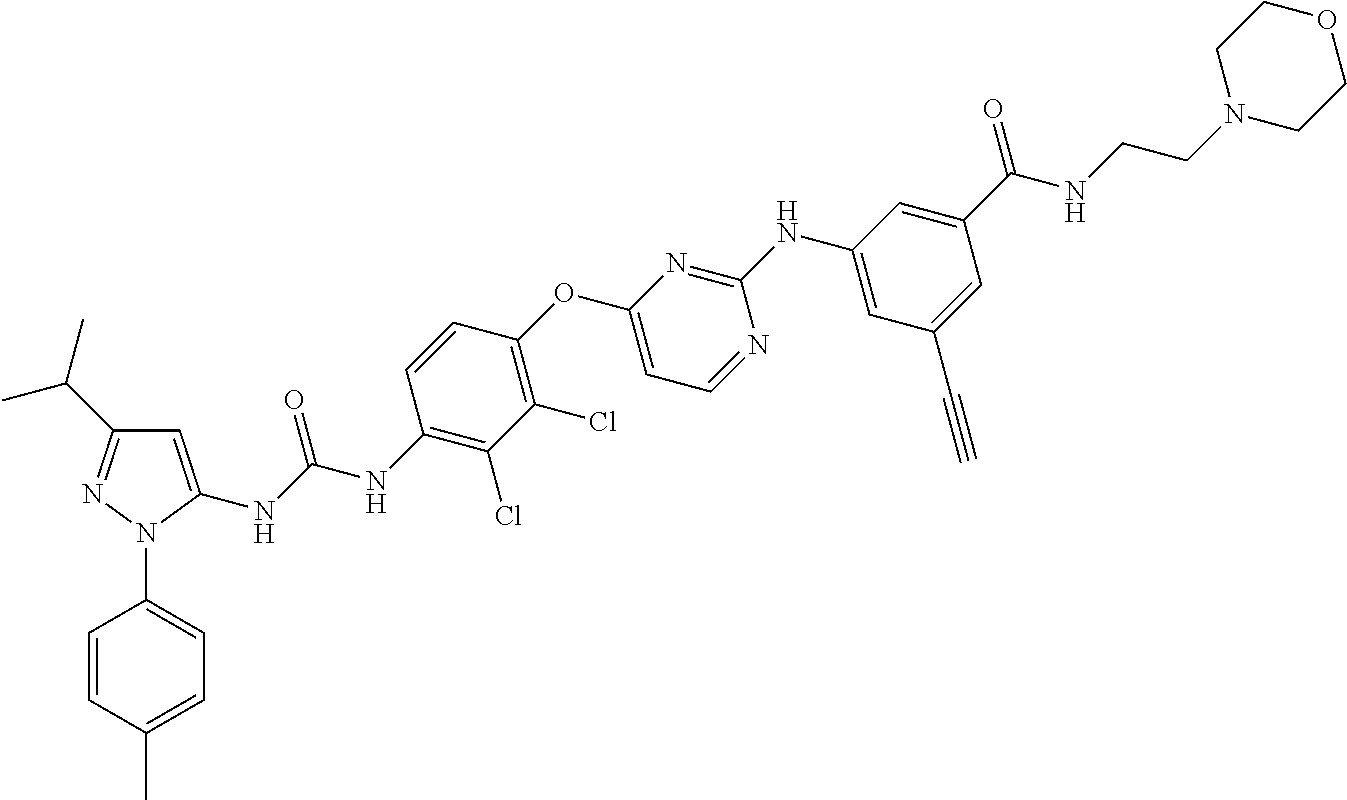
C1=C(NC(NC2=C(Cl)C(Cl)=C(OC3=CC=NC(NC4=CC(C#C)=CC(C(=O)NCCN5CCOCC5)=C4)=N3)C=C2)=O)N(C2=CC=C(C)C=C2)N=C1C(C)C
